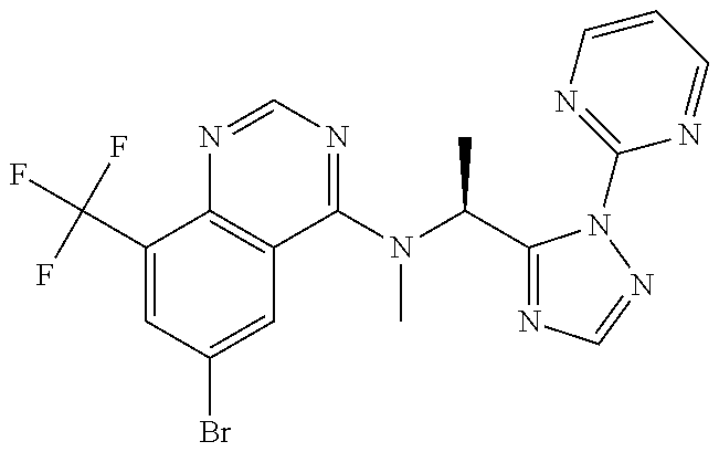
C1(C(F)(F)F)=CC(Br)=CC2=C1N=CN=C2N(C(C1=NC=NN1C1=NC=CC=N1)C)C
